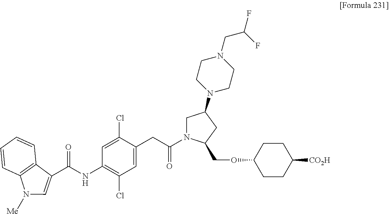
C1=C(Cl)C(CC(N2CC(N3CCN(CC(F)F)CC3)CC2COC2CCC([CO2H])CC2)=O)=CC(Cl)=C1NC(C1=CN([Me])C2=C1C=CC=C2)=O
